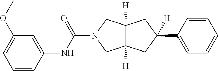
C12([H])C([H])(CC(C3=CC=CC=C3)([H])C1)CN(C(=O)NC1=CC(OC)=CC=C1)C2
